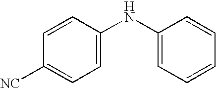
C1=C(NC2=CC=CC=C2)C=CC([NC])=C1
